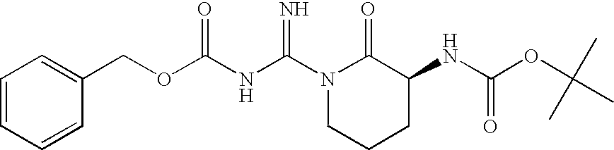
C1=CC=CC(COC(NC(N2C(=O)C(NC(OC(C)(C)C)=O)CCC2)=N)=O)=C1
